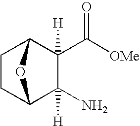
C1(N)([H])C2CCC(C1(C([OMe])=O)[H])O2
